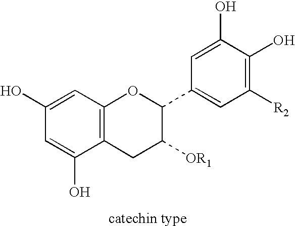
C12=C(C=C(O)C=C1O)OC(C1=CC([R2])=C(O)C(O)=C1)C([OR1])C2
